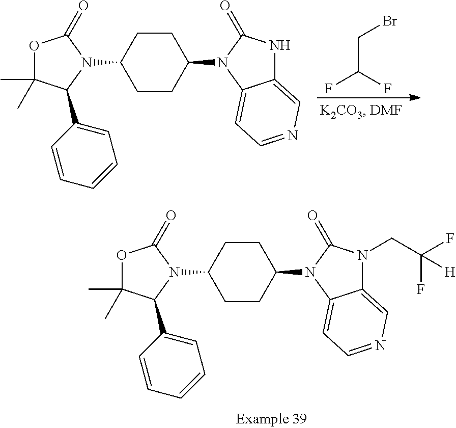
C1(N2C3=CC=NC=C3N(CC(F)(F)[H])C2=O)CCC(N2C(=O)OC(C)(C)C2C2=CC=CC=C2)CC1.C1(N2C3=CC=NC=C3NC2=O)CCC(N2C(=O)OC(C)(C)C2C2=CC=CC=C2)CC1.C(C(F)F)Br
